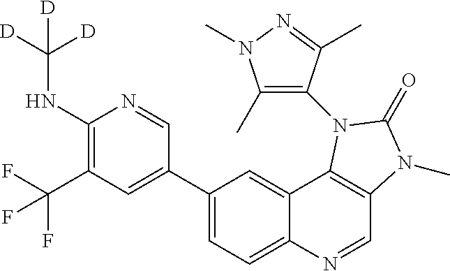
C1(NC([D])([D])[D])=C(C(F)(F)F)C=C(C2=CC=C3C(=C2)C2=C(C=N3)N(C)C(=O)N2C2=C(C)N(C)N=C2C)C=N1
